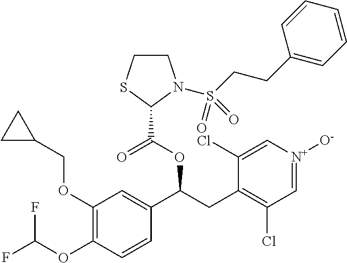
C1(OCC2CC2)=C(OC(F)F)C=CC(C(CC2=C(Cl)C=[N+]([O-])C=C2Cl)OC(=O)C2N(S(CCC3=CC=CC=C3)(=O)=O)CCS2)=C1
